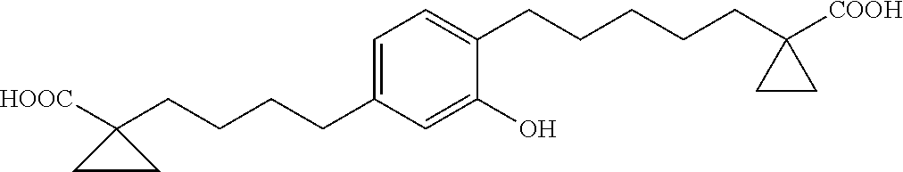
C1(CCCCC2([HOOC])CC2)=CC=C(CCCCCC2([COOH])CC2)C(O)=C1
